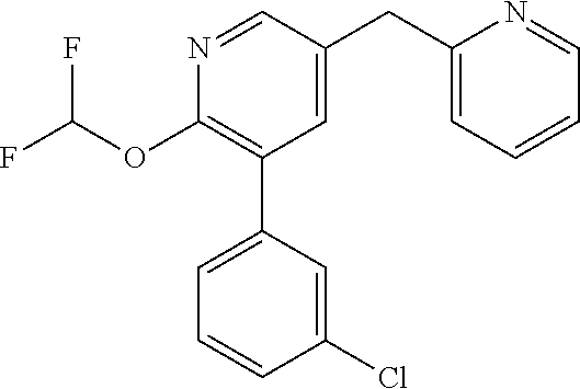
C1(OC(F)F)=C(C2=CC=CC(Cl)=C2)C=C(CC2=CC=CC=N2)C=N1
